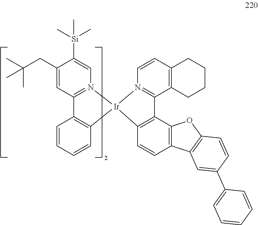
C1(CC(C)(C)C)=CC2=N(C=C1[Si](C)(C)C)[Ir]1(C3=C2C=CC=C3)N2=C(C3=C(C=C2)CCCC3)C2=C1C=CC1=C2OC2=C1C=C(C1=CC=CC=C1)C=C2
